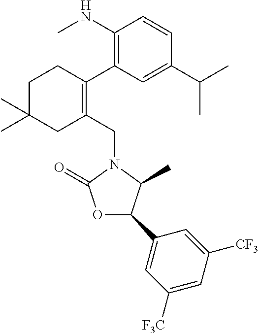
C1C(C)(C)CC(CN2C(=O)OC(C3=CC([F3C])=CC([CF3])=C3)C2C)=C(C2=C(NC)C=CC(C(C)C)=C2)C1
